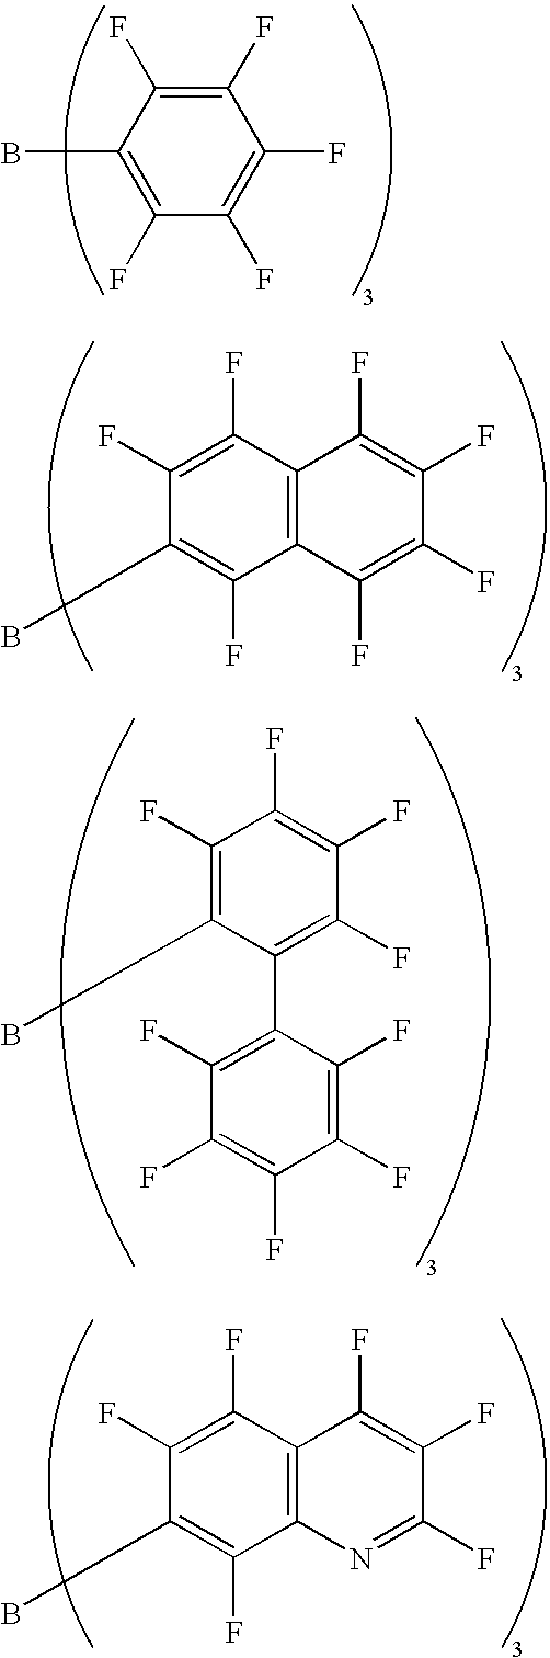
C1(F)=C(F)C(B)=C(F)C(F)=C1F.C12=C(C(F)=C(F)C(B)=C1F)C(F)=C(F)C(F)=C2F.C1(F)=C(B)C(C2=C(F)C(F)=C(F)C(F)=C2F)=C(F)C(F)=C1F.C12=C(C(F)=C(F)C(B)=C1F)C(F)=C(F)C(F)=N2
